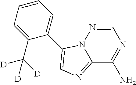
C12=NC=C(C3=CC=CC=C3C([D])([D])[D])N1N=CN=C2N
